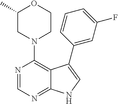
N1(C2=C3C(=NC=N2)NC=C3C2=CC(F)=CC=C2)CCOC(C)C1
